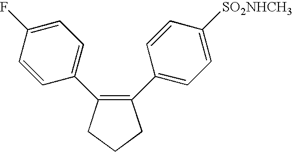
C1(C2=CC=C([SO2NHCH3])C=C2)=C(C2=CC=C(F)C=C2)CCC1
